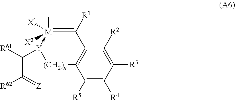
C1([R5])=C([R4])C([R3])=C([R2])C2=C1[(CH2)n][Y](C([R61])C(=[Z])[R62])->[M]([L])([X1])([X2])=C2[R1]
